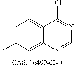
C1=C(F)C=C2C(=C1)C(Cl)=NC=N2
